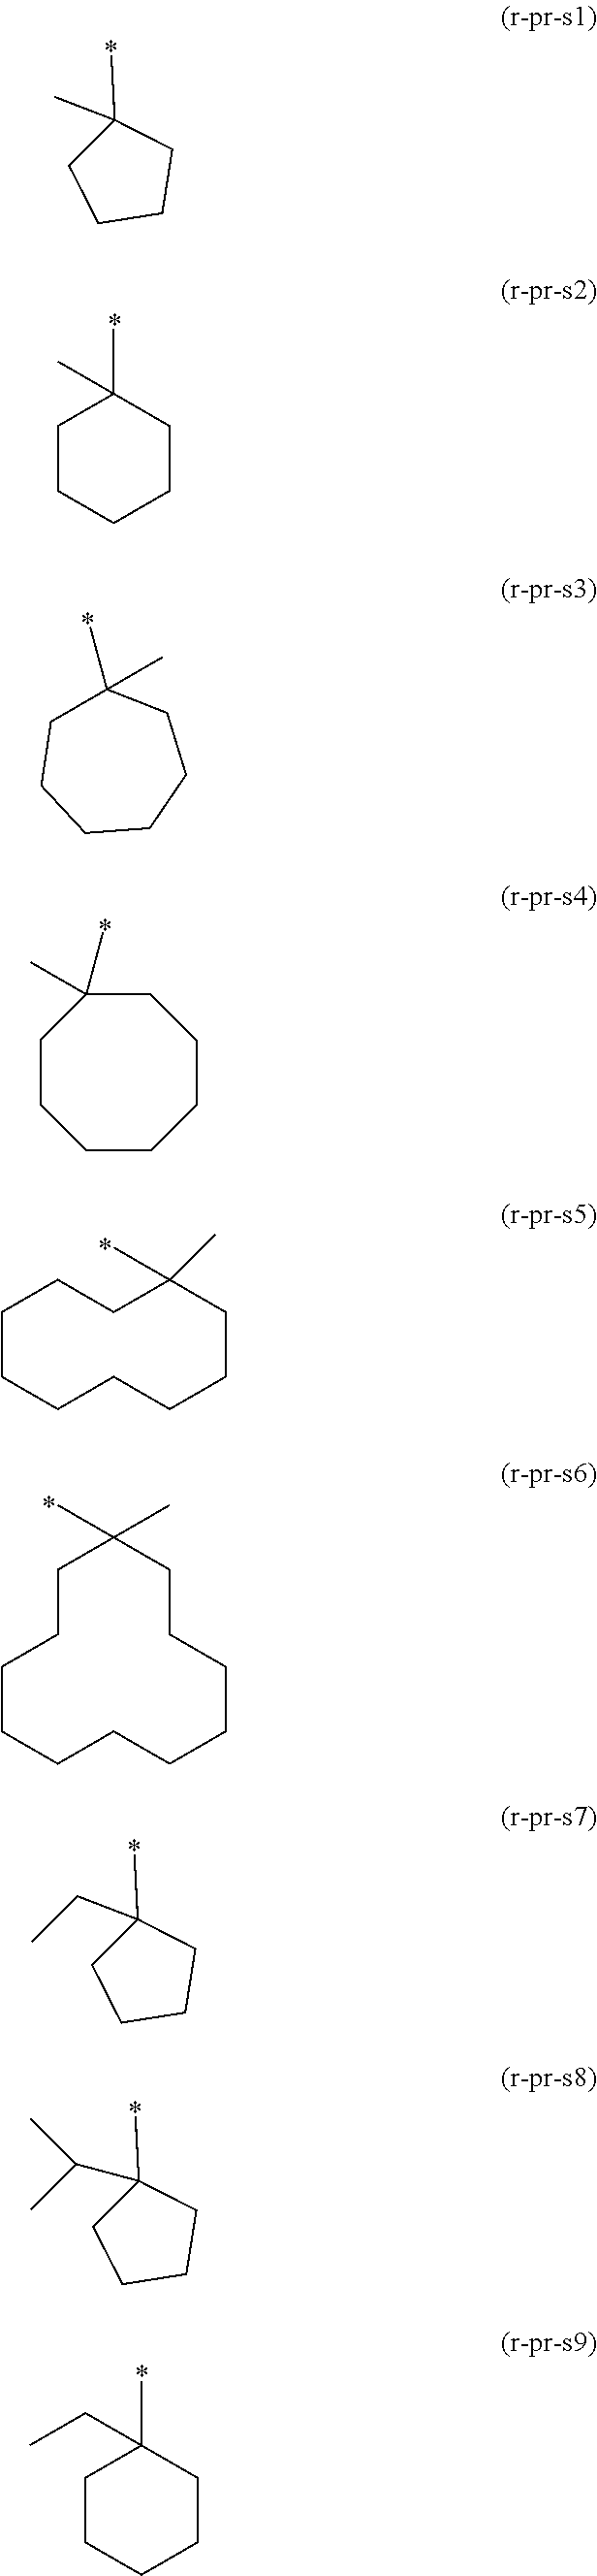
C1(C)(C)CCCC1.C1CCCCC1(C)C.CC1(C)CCCCCC1.C1C(C)(C)CCCCCC1.C1CCCCCCC(C)(C)CC1.C1CCCCCCCCCCC1(C)C.C1(C)(CC)CCCC1.C1(C)(C(C)C)CCCC1.C1CCCCC1(C)CC
